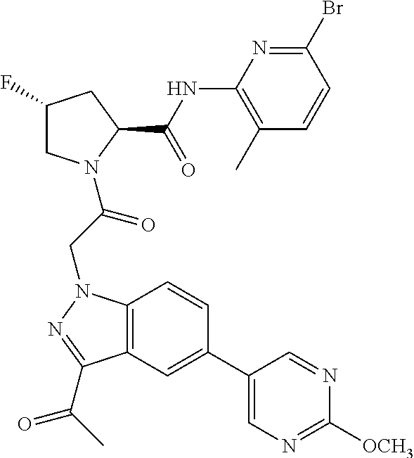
BrC1=NC(NC(C2CC(F)CN2C(CN2C3=C(C(C(C)=O)=N2)C=C(C2=CN=C([OCH3])N=C2)C=C3)=O)=O)=C(C)C=C1
